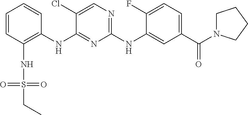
C1=CC(NS(=O)(=O)CC)=C(NC2=NC(NC3=CC(C(N4CCCC4)=O)=CC=C3F)=NC=C2Cl)C=C1
